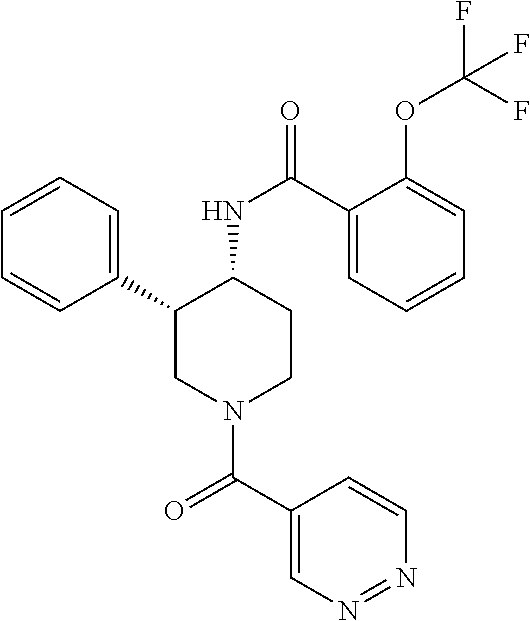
C1=CC=C(C2CN(C(C3=CN=NC=C3)=O)CCC2NC(=O)C2=CC=CC=C2OC(F)(F)F)C=C1
